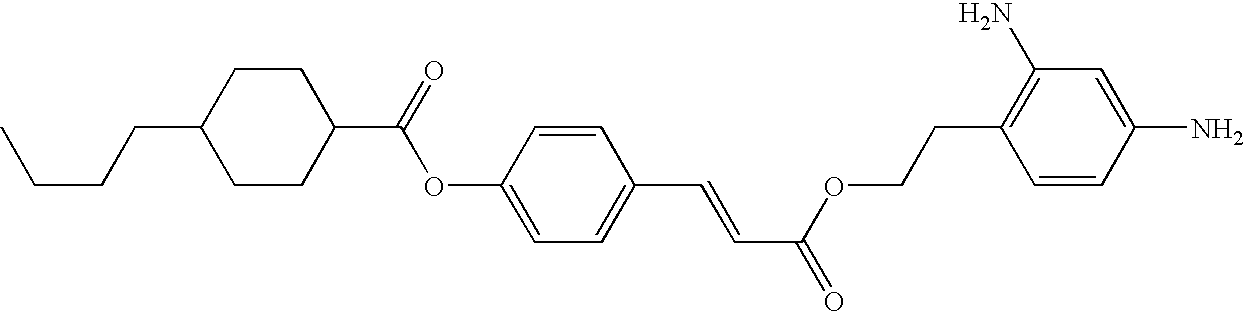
CCCCC1CCC(C(=O)OC2=CC=C(C=CC(=O)OCCC3=C(N)C=C(N)C=C3)C=C2)CC1
